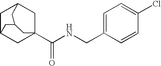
C1C2CC3(C(NCC4=CC=C(Cl)C=C4)=O)CC1CC(C2)C3
